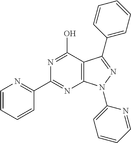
N1=C(O)C2=C(N=C1C1=NC=CC=C1)N(C1=CC=CC=N1)N=C2C1=CC=CC=C1
